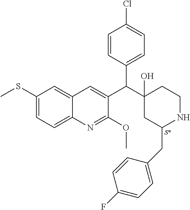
C1(SC)=CC=C2C(=C1)C=C(C(C1(O)CC(CC3=CC=C(F)C=C3)NCC1)C1=CC=C(Cl)C=C1)C(OC)=N2.[S*]
